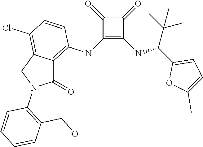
C1(NC2=C3C(=C(Cl)C=C2)CN(C2=C(CO)C=CC=C2)C3=O)=C(NC(C2=CC=C(C)O2)C(C)(C)C)C(=O)C1=O
